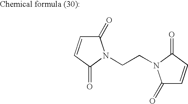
C(CN1C(=O)C=CC1=O)N1C(=O)C=CC1=O
